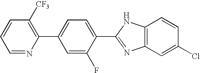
C1=NC(C2=CC=C(C3=NC4=C(N3)C=CC(Cl)=C4)C(F)=C2)=C([CF3])C=C1
